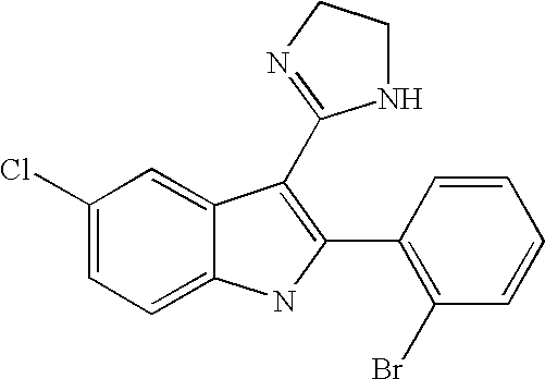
C1=C2C(=CC=C1Cl)NC(C1=C(Br)C=CC=C1)=C2C1=NCCN1
